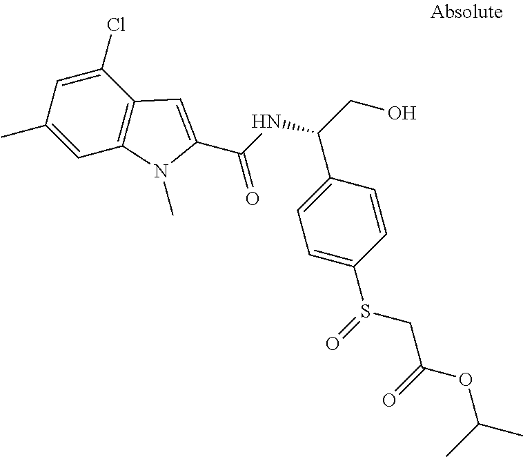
C1=C(C)C=C(Cl)C2=C1N(C)C(C(NC(CO)C1=CC=C(S(=O)CC(OC(C)C)=O)C=C1)=O)=C2
